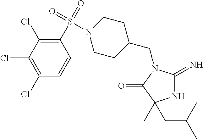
N1C(=N)N(CC2CCN(S(C3=C(Cl)C(Cl)=C(Cl)C=C3)(=O)=O)CC2)C(=O)C1(CC(C)C)C
